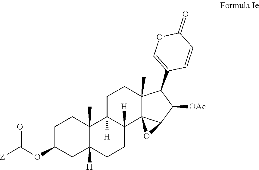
C1C(OC([Z])=O)CC2([H])C(C)(C1)C1([H])C([H])(CC2)C23C(C)(CC1)C(C1=COC(=O)C=C1)C([OAc])C2O3
